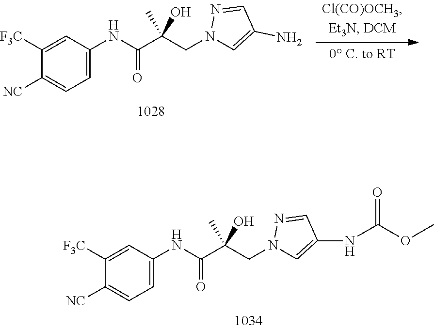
C1([F3C])=CC(NC(C(CN2C=C(N)C=N2)(C)O)=O)=CC=C1[NC].C1([F3C])=CC(NC(C(CN2C=C(NC(OC)=O)C=N2)(C)O)=O)=CC=C1[NC]
